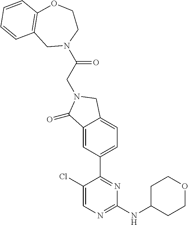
C1(Cl)=CN=C(NC2CCOCC2)N=C1C1=CC=C2C(=C1)C(=O)N(CC(=O)N1CCOC3=C(C1)C=CC=C3)C2
